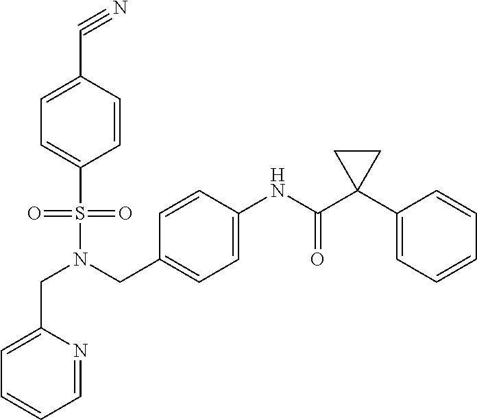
C1=C(CN(S(=O)(=O)C2=CC=C(C#N)C=C2)CC2=CC=C(NC(C3(C4=CC=CC=C4)CC3)=O)C=C2)N=CC=C1
